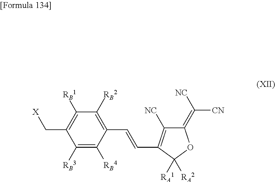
C(C1=C([RB1])C([RB2])=C(C=CC2=C([NC])C(=C([CN])[NC])OC2([RA1])[RA2])C([RB4])=C1[RB3])[X]
